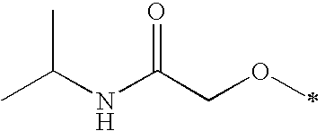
CC(NC(COC)=O)C
